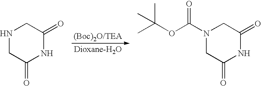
N1CC(=O)NC(=O)C1.N1(C(OC(C)(C)C)=O)CC(=O)NC(=O)C1
